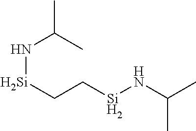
N([Si]CC[Si]NC(C)C)C(C)C
